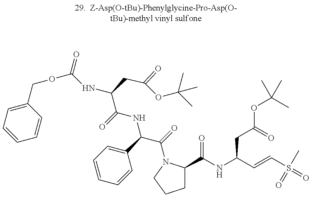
C1=CC=C(COC(NC(C(=O)NC(C(=O)N2C(C(NC(C=CS(=O)(C)=O)CC(OC(C)(C)C)=O)=O)CCC2)C2=CC=CC=C2)CC(=O)OC(C)(C)C)=O)C=C1
